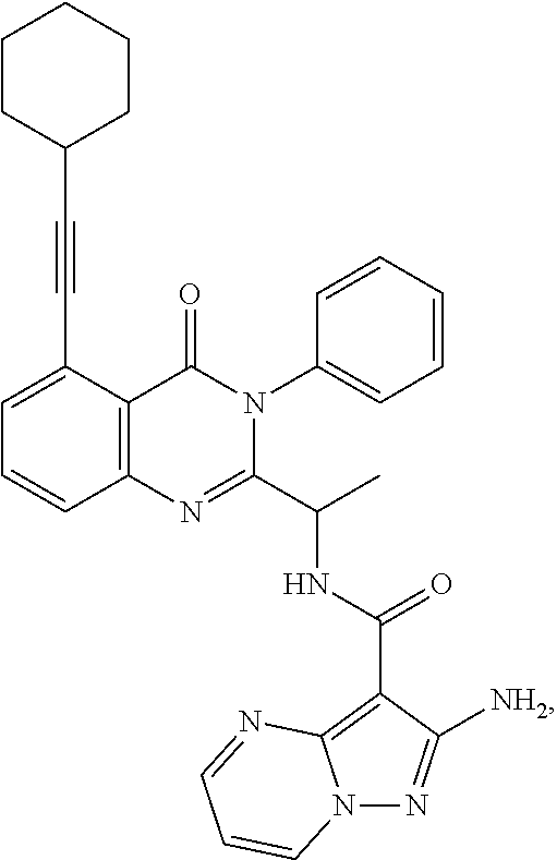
C12=C(C(C#CC3CCCCC3)=CC=C1)C(=O)N(C1=CC=CC=C1)C(C(C)NC(C1=C3N(N=C1[NH2])C=CC=N3)=O)=N2
